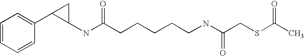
C1=CC=CC(C2C(NC(CCCCCNC(CSC(C)=O)=O)=O)C2)=C1
